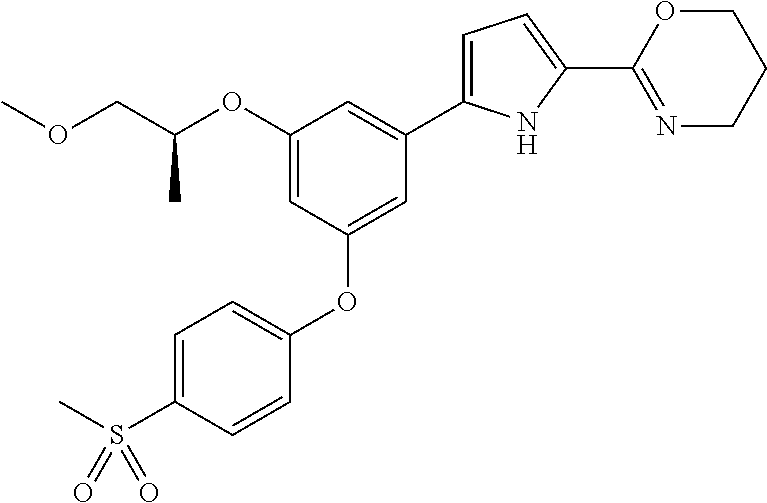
C1=C(S(C)(=O)=O)C=CC(OC2=CC(C3=CC=C(C4=NCCCO4)N3)=CC(OC(COC)C)=C2)=C1
